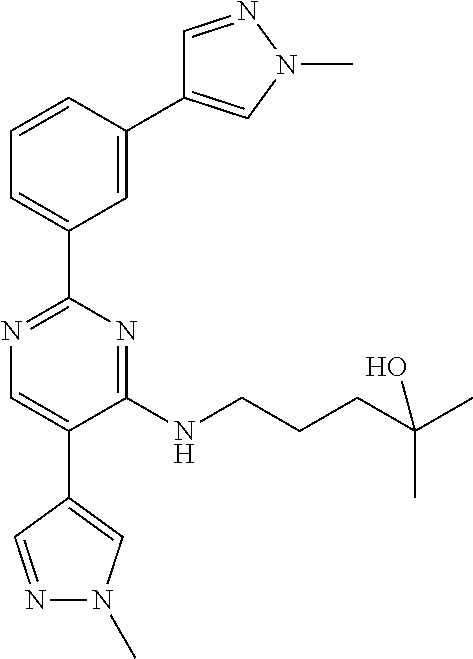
N1=C(C2=CC=CC(C3=CN(C)N=C3)=C2)N=C(NCCCC(C)(C)O)C(C2=CN(C)N=C2)=C1
